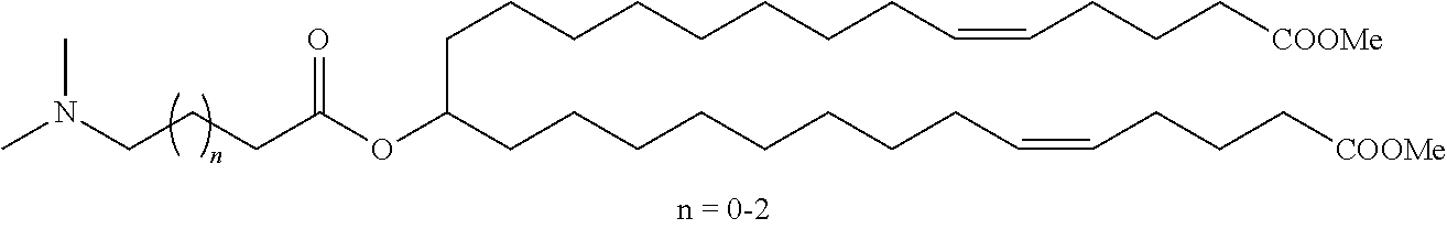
C(CCC(OC(CCCCCCCCC=CCCC[COOMe])CCCCCCCCC=CCCC[COOMe])=O)N(C)C
